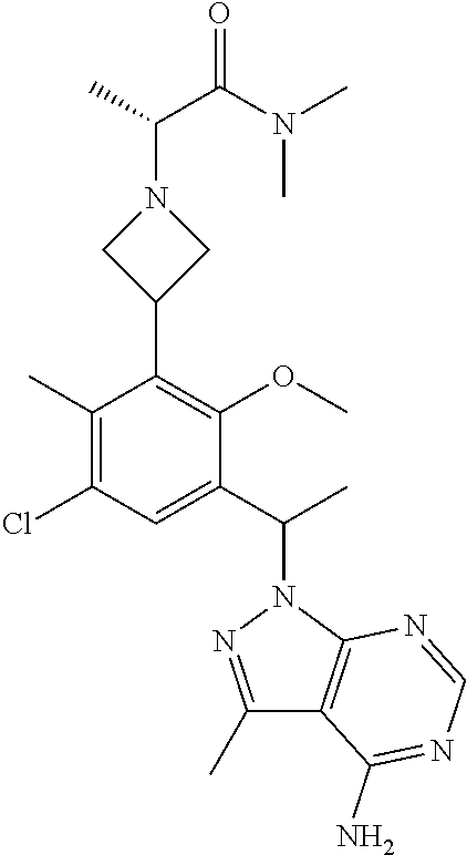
C1(C(C)N2N=C(C)C3=C2N=CN=C3N)=CC(Cl)=C(C)C(C2CN(C(C(N(C)C)=O)C)C2)=C1OC
